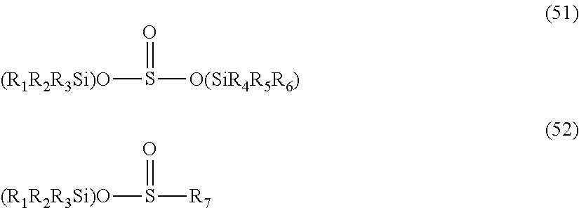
[(R1R2R3Si)O]S(=O)[O(SiR4R5R6)].[(R1R2R3Si)O]S(=O)[R7]
